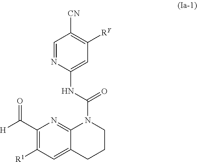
C1=NC(NC(N2C3=NC(C([H])=O)=C([R1])C=C3CCC2)=O)=CC([RY])=C1[CN]
